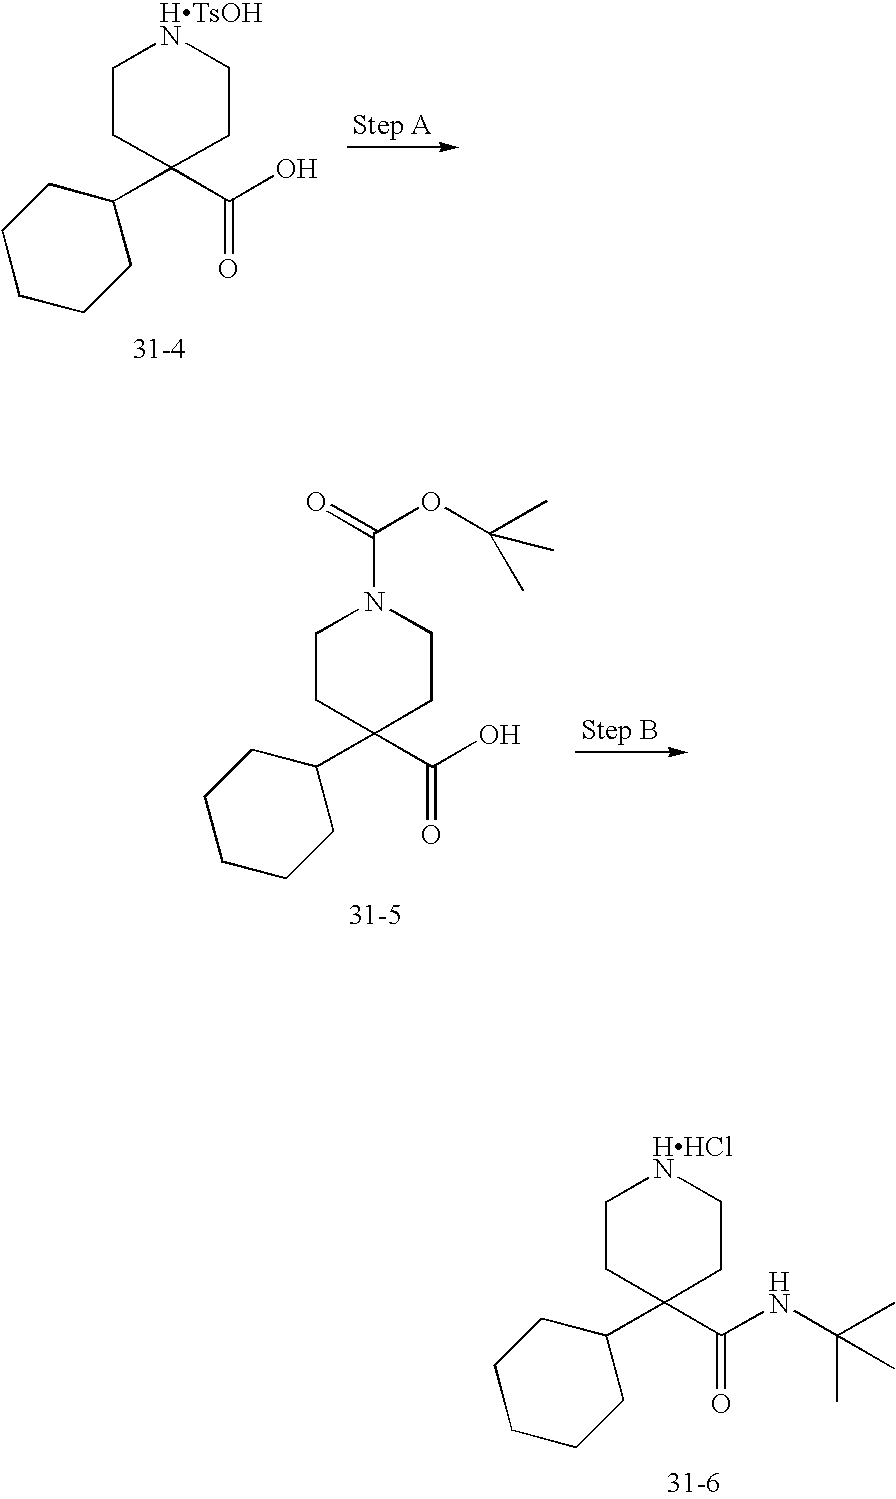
C1CC(C2CCCCC2)(C(O)=O)CC[HTsOHN]1.C1CC(C2CCCCC2)(C(O)=O)CCN1C(=O)OC(C)(C)C.C1CC(C2CCCCC2)(C(NC(C)(C)C)=O)CC[HHClN]1
